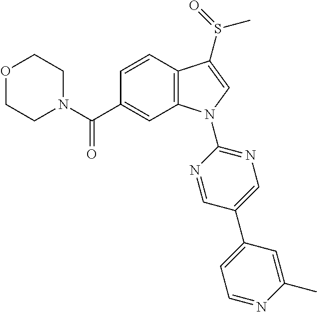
O1CCN(C(C2=CC3=C(C=C2)C(S(=O)C)=CN3C2=NC=C(C3=CC=NC(C)=C3)C=N2)=O)CC1
